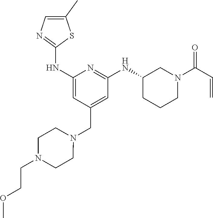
C1(NC2=NC=C(C)S2)=CC(CN2CCN(CCOC)CC2)=CC(NC2CCCN(C(C=C)=O)C2)=N1
